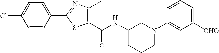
C1=CC(C2=NC(C)=C(C(NC3CCCN(C4=CC([CHO])=CC=C4)C3)=O)S2)=CC=C1Cl
